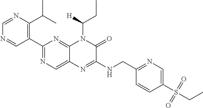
C1(C2=NC=C3C(=N2)N(C([H])CC)C(=O)C(NCC2=NC=C(S(CC)(=O)=O)C=C2)=N3)=C(C(C)C)N=CN=C1
